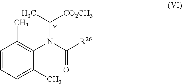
C1=CC=C(C)C(N(C([R26])=O)C([CO2CH3])C)=C1C
